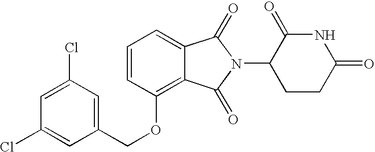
C1=CC(OCC2=CC(Cl)=CC(Cl)=C2)=C2C(=C1)C(=O)N(C1CCC(=O)NC1=O)C2=O
